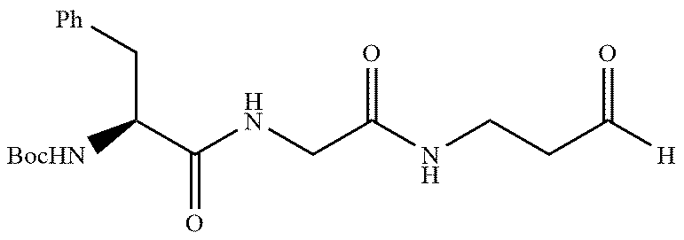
[BocHN]C(C(NCC(NCCC([H])=O)=O)=O)C[Ph]
